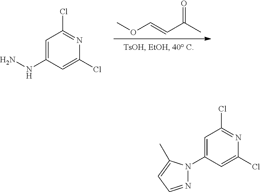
COC=CC(C)=O.C1=C(NN)C=C(Cl)N=C1Cl.C1=C(N2N=CC=C2C)C=C(Cl)N=C1Cl
